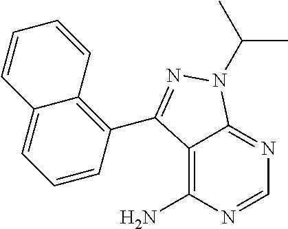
C12=C(N)N=CN=C1N(C(C)C)N=C2C1=C2C(=CC=C1)C=CC=C2
